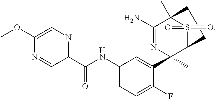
C1(OC)=CN=C(C(NC2=CC=C(F)C(C3(C)N=C(N)C4(C)S(=O)(=O)C3CC4)=C2)=O)C=N1
